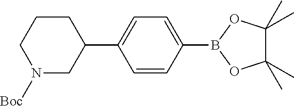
N1([Boc])CC(C2=CC=C(B3OC(C)(C)C(C)(C)O3)C=C2)CCC1
